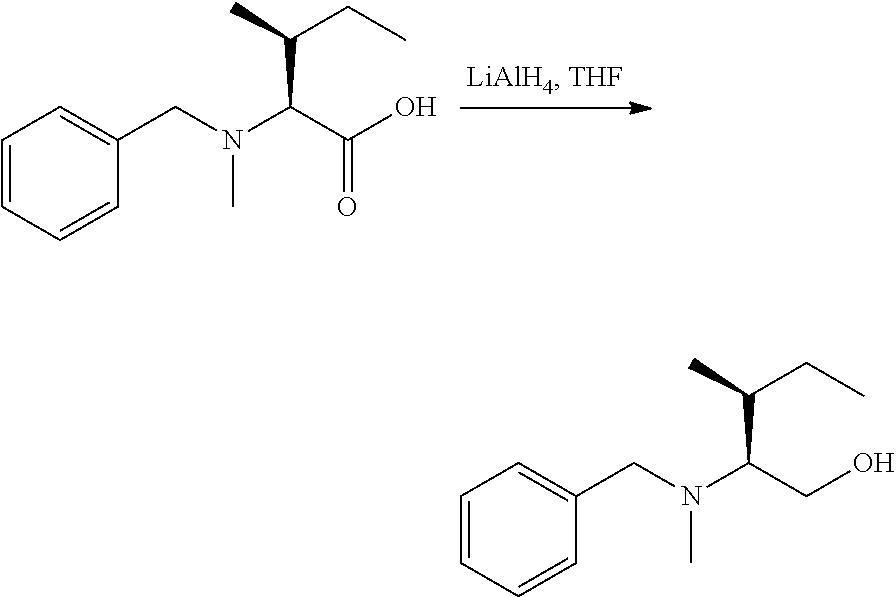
CC(CC)C(C(O)=O)N(CC1=CC=CC=C1)C.CC(CC)C(CO)N(CC1=CC=CC=C1)C
